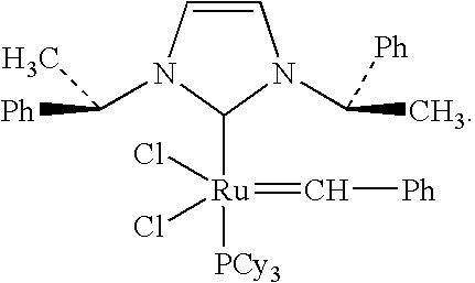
C1=CN(C([Ph])C)C([Ru](=C[Ph])(Cl)(Cl)[PCy3])N1C(C)[Ph]
